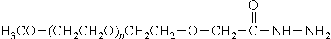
[H3CO][(CH2CH2O)nCH2CH2]OCC(=O)NN
